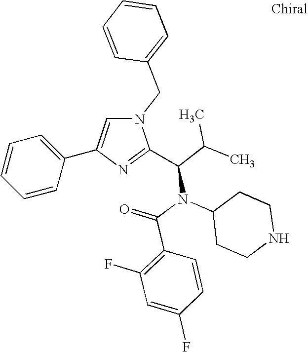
N1(CC2=CC=CC=C2)C=C(C2=CC=CC=C2)N=C1C(C(C)C)N(C(=O)C1=C(F)C=C(F)C=C1)C1CCNCC1
